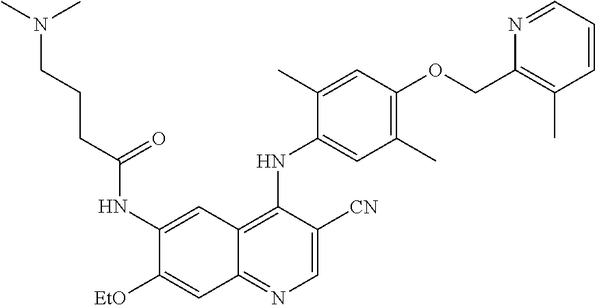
C1=C([CN])C(NC2=CC(C)=C(OCC3=C(C)C=CC=N3)C=C2C)=C2C(=N1)C=C([EtO])C(NC(CCCN(C)C)=O)=C2
